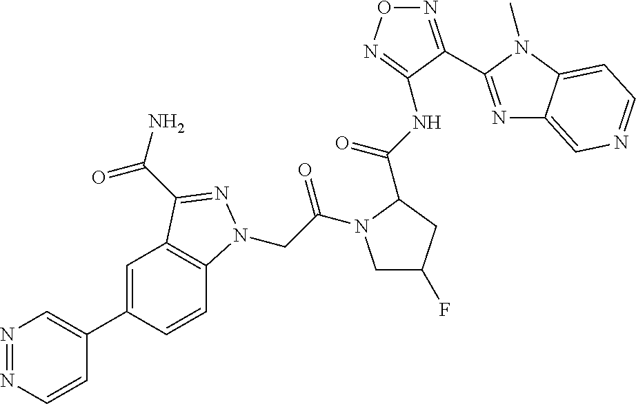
N1=NC=CC(C2=CC3=C(C=C2)N(CC(=O)N2CC(F)CC2C(=O)NC2=NON=C2C2=NC4=CN=CC=C4N2C)N=C3C(=O)N)=C1
